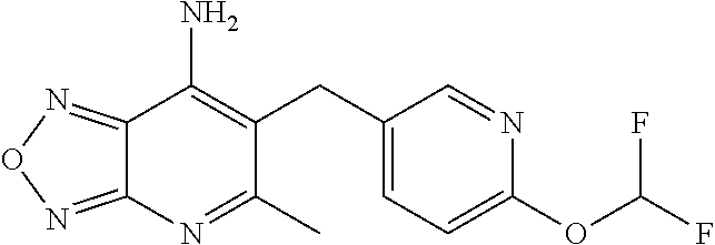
C12=NON=C1N=C(C)C(CC1=CC=C(OC(F)F)N=C1)=C2N
